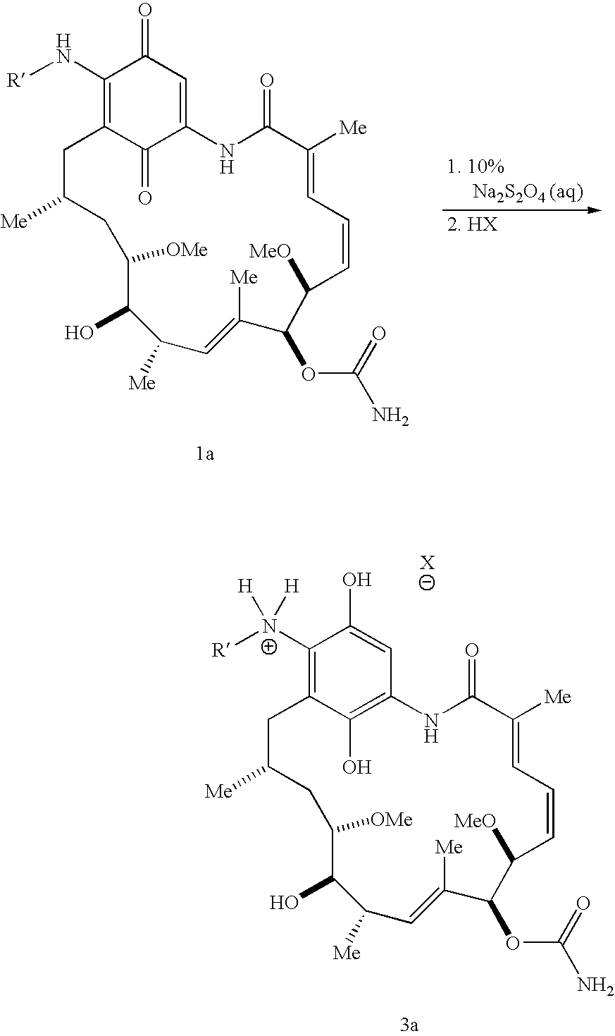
C1(N[R])=C2C(=O)C(=CC1=O)NC(=O)C([Me])=CC=CC([MeO])C(OC(N)=O)C([Me])=CC([Me])C(O)C([OMe])CC([Me])C2.C1([N+]([R])([H])[H])=C2C(O)=C(C=C1O)NC(=O)C([Me])=CC=CC([MeO])C(OC(N)=O)C([Me])=CC([Me])C(O)C([OMe])CC([Me])C2.[X]
